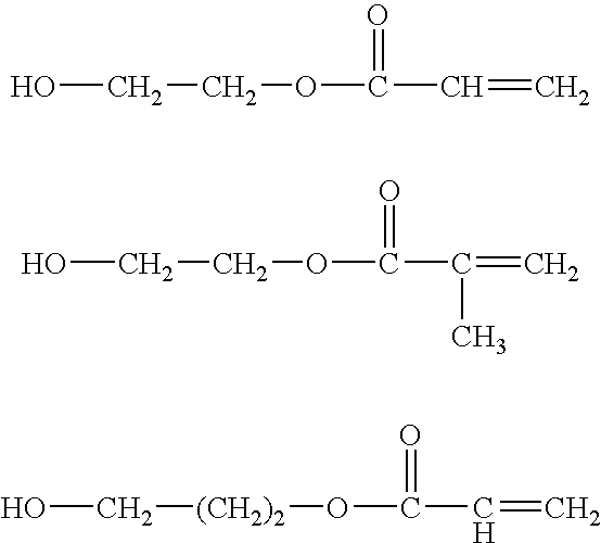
OCCOC(C=C)=O.OCCOC(C(=C)C)=O.OC[(CH2)2]OC(C=C)=O
